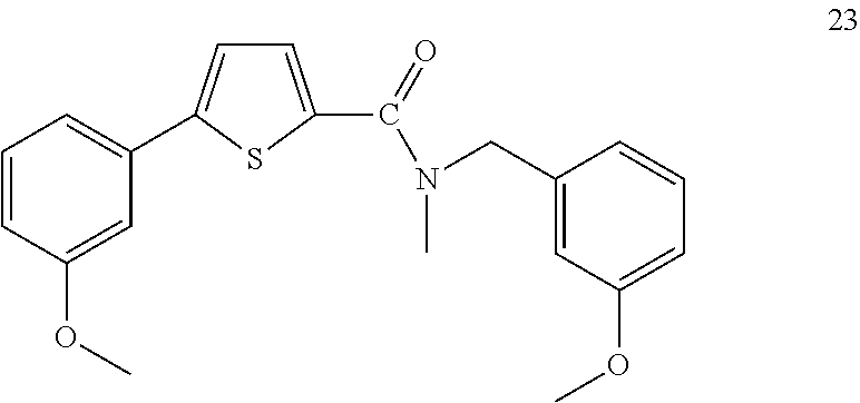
C1(CN(C(C2=CC=C(C3=CC=CC(OC)=C3)S2)=O)C)=CC(OC)=CC=C1
